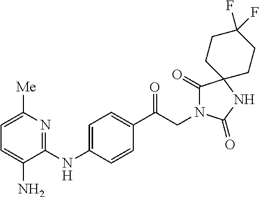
C1(C(CN2C(=O)C3(NC2=O)CCC(F)(F)CC3)=O)=CC=C(NC2=NC([Me])=CC=C2N)C=C1
